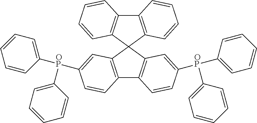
C12=C(C3(C4=C1C=CC=C4)C1=C(C4=C3C=C([OP](C3=CC=CC=C3)C3=CC=CC=C3)C=C4)C=CC([OP](C3=CC=CC=C3)C3=CC=CC=C3)=C1)C=CC=C2
